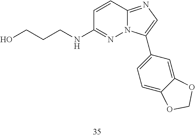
C(NC1=NN2C(=NC=C2C2=CC=C3C(=C2)OCO3)C=C1)CCO
